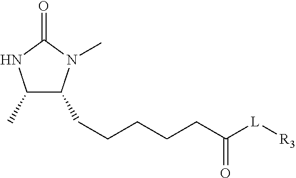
C1(C)C(CCCCCC([L][R3])=O)N(C)C(=O)N1
